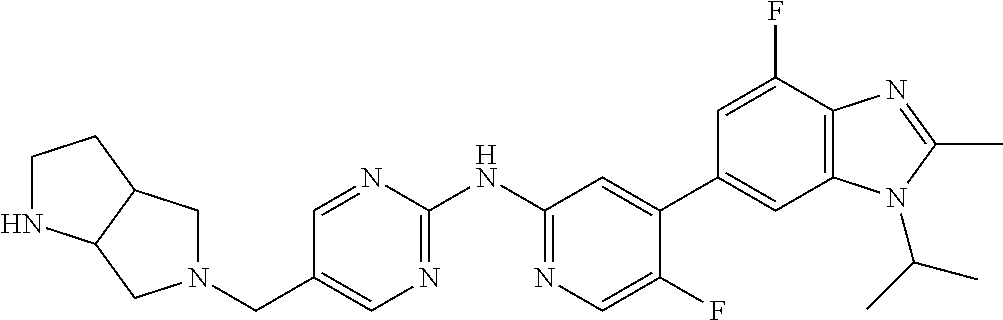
N1(CC2=CN=C(NC3=NC=C(F)C(C4=CC5=C(C(F)=C4)N=C(C)N5C(C)C)=C3)N=C2)CC2C(C1)NCC2
